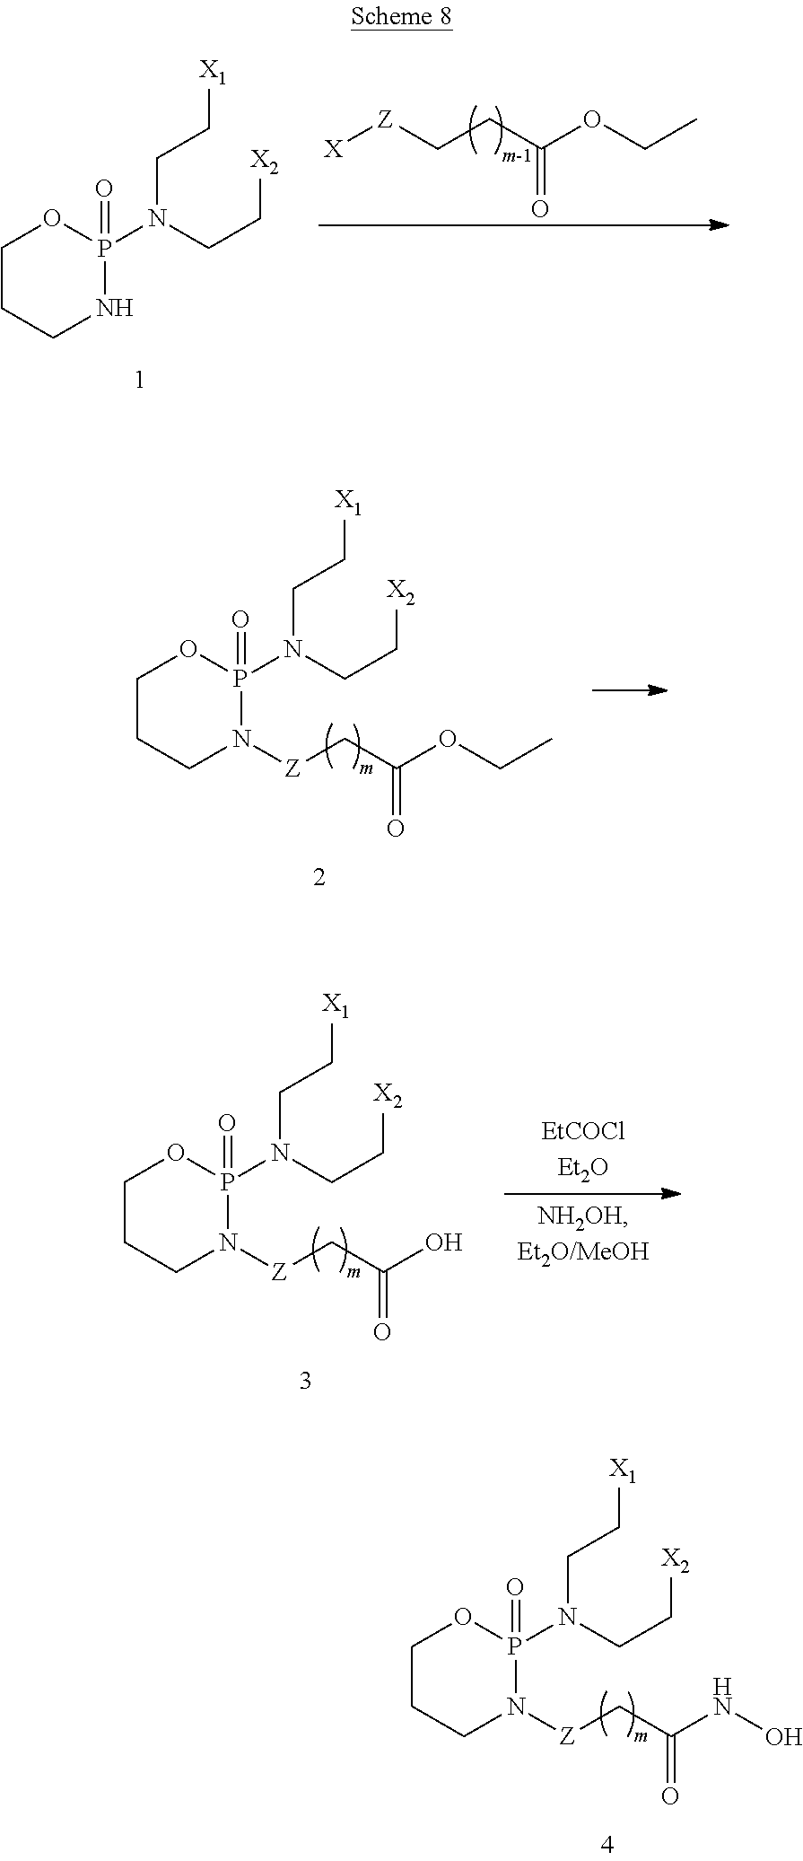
C1CCN([Z]CC(NO)=O)P(N(CC[X2])CC[X1])(=O)O1.C1CCNP(N(CC[X2])CC[X1])(=O)O1.[X][Z]CCC(OCC)=O.C1CCN([Z]CC(OCC)=O)P(N(CC[X2])CC[X1])(=O)O1.C1CCN([Z]CC(O)=O)P(N(CC[X2])CC[X1])(=O)O1
